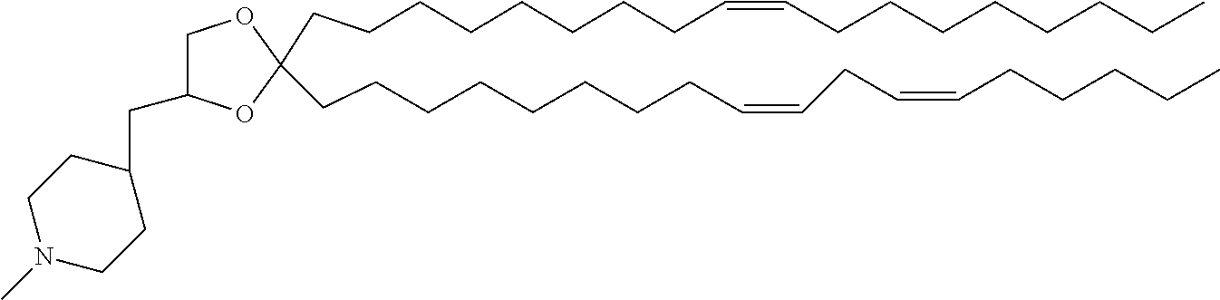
C(CCCCCCCC=CCCCCCCCC)C1(CCCCCCCCC=CCC=CCCCCC)OC(CC2CCN(C)CC2)CO1
